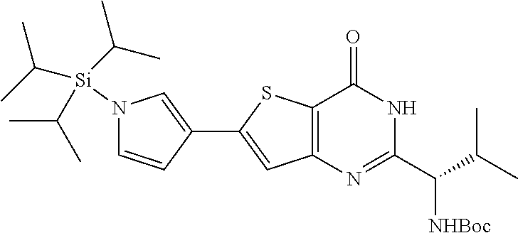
N1([Si](C(C)C)(C(C)C)C(C)C)C=CC(C2=CC3=C(S2)C(=O)NC(C([NHBoc])C(C)C)=N3)=C1
